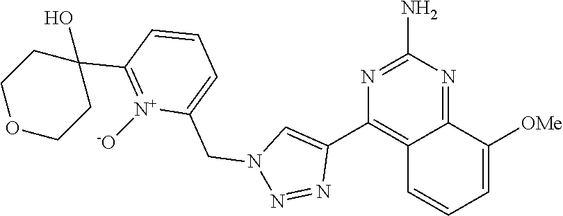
C12=NC(N)=NC(C3=CN(CC4=CC=CC(C5(O)CCOCC5)=[N+]4[-O])N=N3)=C1C=CC=C2[OMe]
